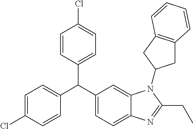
C1=C(Cl)C=CC(C(C2=CC=C3C(=C2)N(C2CC4=C(C2)C=CC=C4)C(CC)=N3)C2=CC=C(Cl)C=C2)=C1
